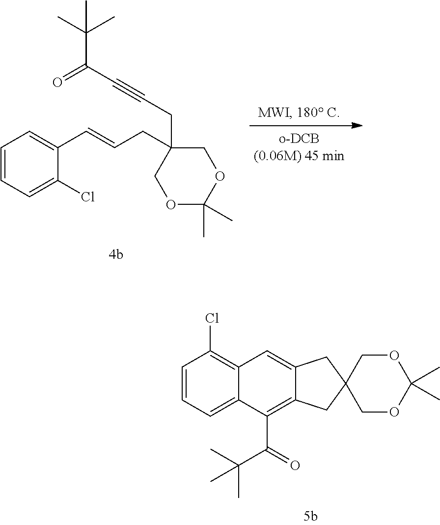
C(=CC1=CC=CC=C1Cl)CC1(CC#CC(C(C)(C)C)=O)COC(C)(C)OC1.C12=CC3=C(Cl)C=CC=C3C(C(=O)C(C)(C)C)=C1CC1(C2)COC(C)(C)OC1
